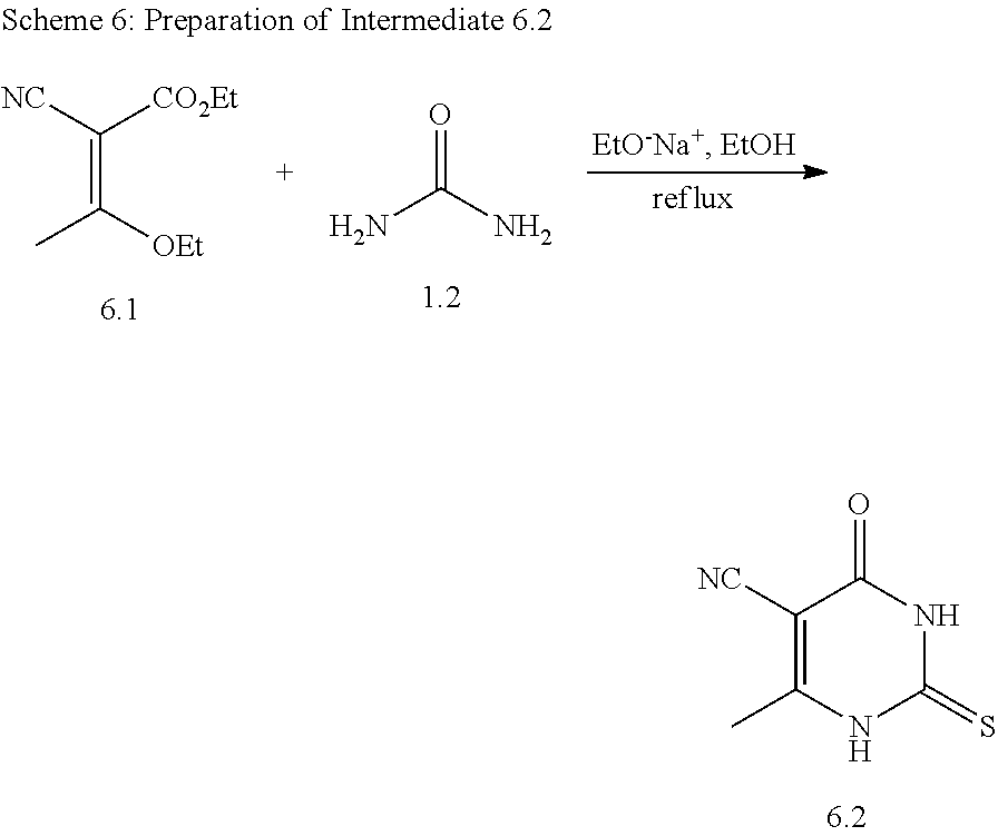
C1([NC])=C(C)NC(=S)NC1=O.C(=C([OEt])C)([NC])[CO2Et].NC(N)=O
